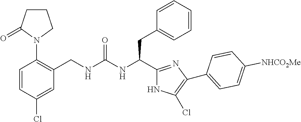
C(NC(CC1=CC=CC=C1)C1=NC(C2=CC=C([NHCO2Me])C=C2)=C(Cl)N1)(=O)NCC1=C(N2CCCC2=O)C=CC(Cl)=C1
